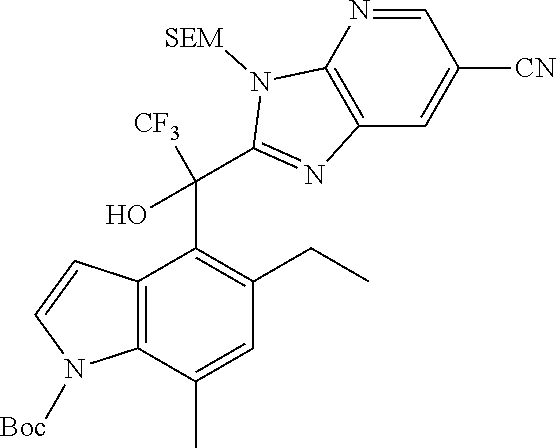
C12=C(C(C)=CC(CC)=C1C(C1=NC3=C(N=CC([CN])=C3)N1[SEM])([CF3])O)N([Boc])C=C2
